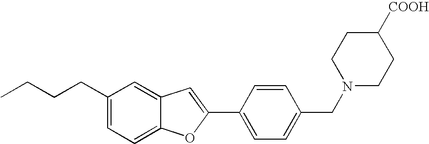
C1(CCCC)=CC=C2C(=C1)C=C(C1=CC=C(CN3CCC([COOH])CC3)C=C1)O2
